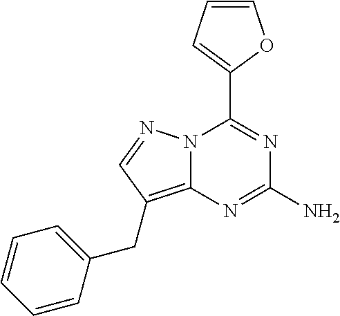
N12C(=C(CC3=CC=CC=C3)C=N1)N=C(N)N=C2C1=CC=CO1
